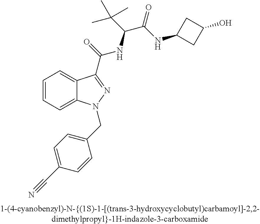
C1=CC=C2C(=C1)C(C(=O)NC(C(C)(C)C)C(=O)NC1CC(O)C1)=NN2CC1=CC=C(C#N)C=C1
